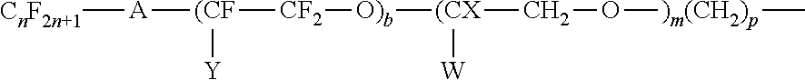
[A]([CnF2n+1])[(CF]([CF2][O)b][(CX](CO[)m(CH2)p]C)[W])[Y]
